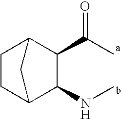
C12CCC(C(C(C)=O)C1NC)C2
